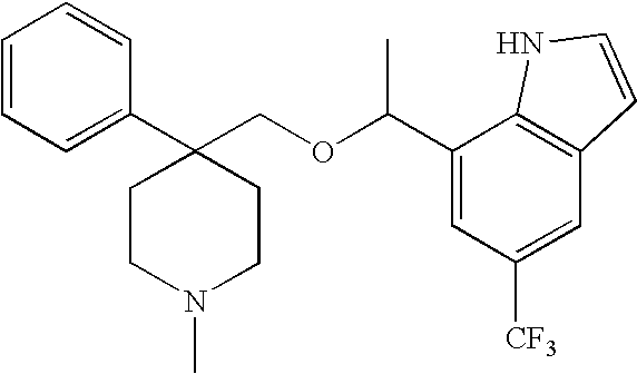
C1(C2(COC(C3=CC([CF3])=CC4=C3NC=C4)C)CCN(C)CC2)=CC=CC=C1
